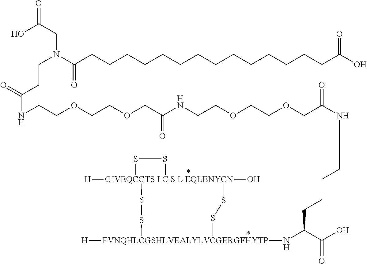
[GIVEQCCTS I C S L EQLENYCN]12([H])(O)(SS[FVNQHLCGSHLVEALYLVCGERGFHYTP]([H])(NC(C(O)=O)CCCCNC(COCCOCCNC(COCCOCCNC(=O)CCN(CC(=O)O)C(CCCCCCCCCCCCCCC(O)=O)=O)=O)=O)SS1)SS2
